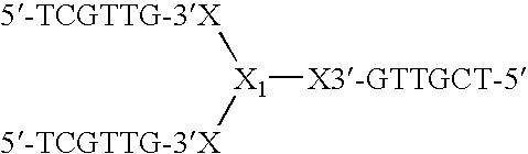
[X1]([5-TCGTTG-3X])([5-TCGTTG-3X])[X3-GTTGCT-5]
